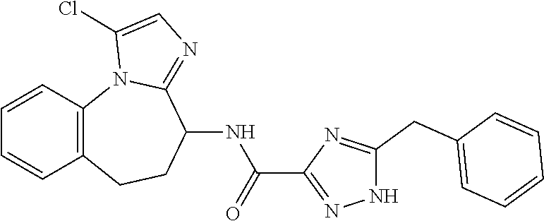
C12=C(CCC(NC(=O)C3=NNC(CC4=CC=CC=C4)=N3)C3=NC=C(Cl)N13)C=CC=C2
